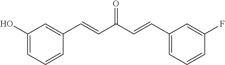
C1(O)=CC=CC(C=CC(C=CC2=CC=CC(F)=C2)=O)=C1
